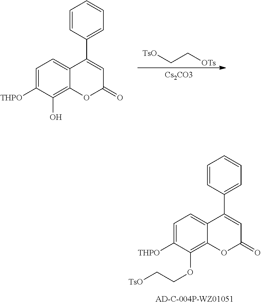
[TsO]CC[OTs].C1=CC(C2=CC(=O)OC3=C(O)C([THPO])=CC=C23)=CC=C1.C1=CC(C2=CC(=O)OC3=C(OCC[TsO])C([THPO])=CC=C23)=CC=C1
